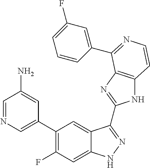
C1=C(C2=C(F)C=C3C(=C2)C(C2=NC4=C(N2)C=CN=C4C2=CC(F)=CC=C2)=NN3)C=C(N)C=N1
